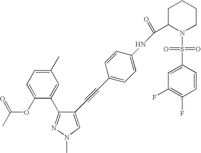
C1(OC(C)=O)=CC=C(C)C=C1C1=NN(C)C=C1C#CC1=CC=C(NC(C2N(S(=O)(=O)C3=CC(F)=C(F)C=C3)CCCC2)=O)C=C1
